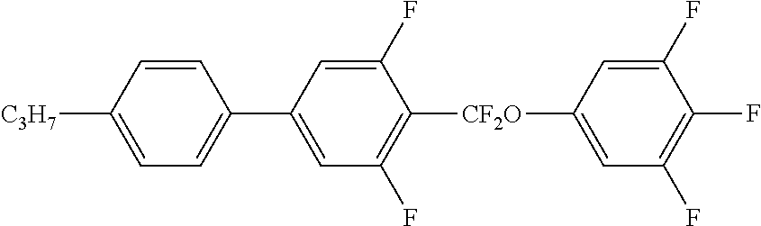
C1(F)=CC(C2=CC=C([C3H7])C=C2)=CC(F)=C1[CF2O]C1=CC(F)=C(F)C(F)=C1
